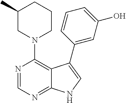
N1(C2=C3C(=NC=N2)NC=C3C2=CC(O)=CC=C2)CCCC(C)C1
